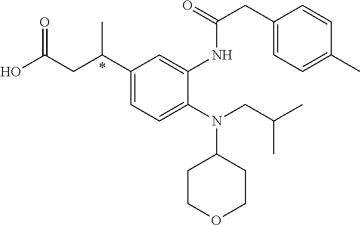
C1(C(CC(O)=O)C)=CC=C(N(CC(C)C)C2CCOCC2)C(NC(CC2=CC=C(C)C=C2)=O)=C1
